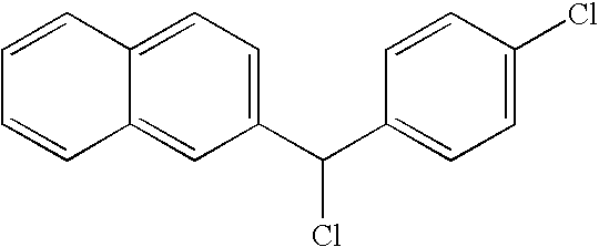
C1(C(C2=CC=C(Cl)C=C2)Cl)=CC=C2C(=C1)C=CC=C2
